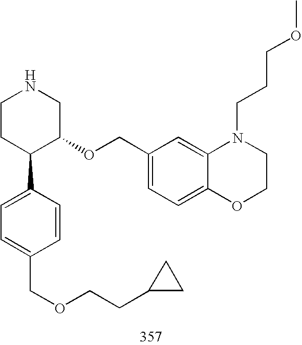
C1CC(C2=CC=C(COCCC3CC3)C=C2)C(OCC2=CC=C3C(=C2)N(CCCOC)CCO3)CN1
